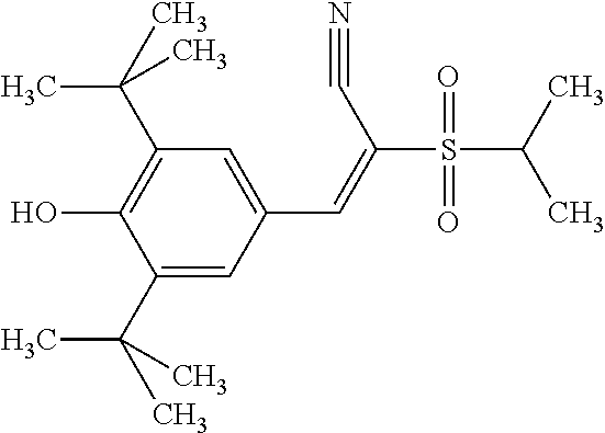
C1(C(C)(C)C)=CC(C=C(S(C(C)C)(=O)=O)C#N)=CC(C(C)(C)C)=C1O
